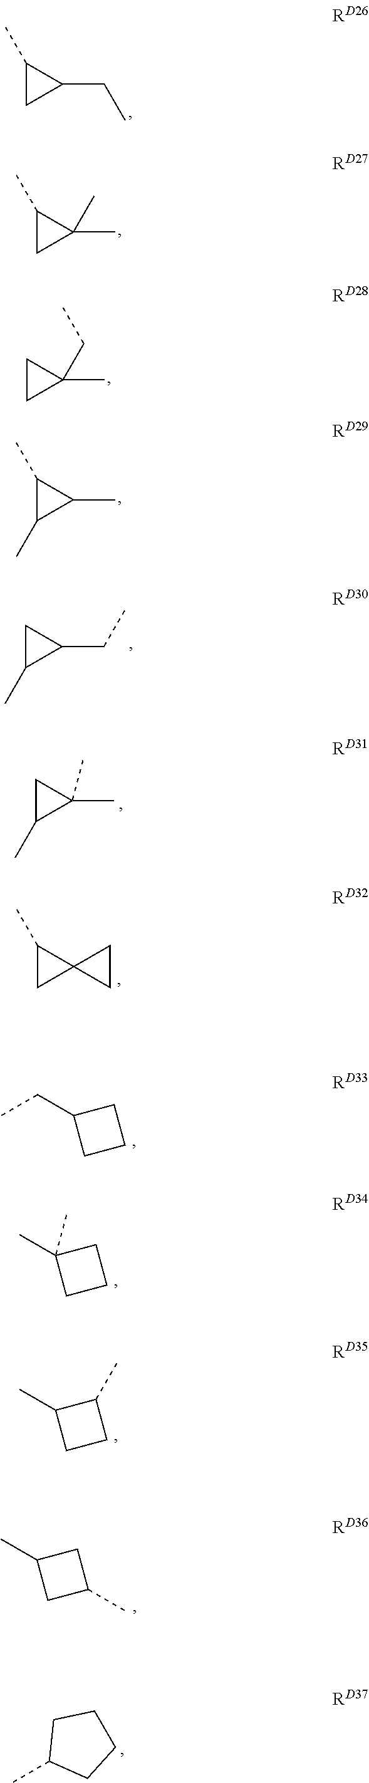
C1(C)CC1CC.C1(C)CC1(C)C.C1CC1(C)CC.C1(C)C(C)C1C.C1C(C)C1CC.C1(C)CC12CC2.CCC1CCC1.CC1(C)CCC1.CC1CCC1C.CC1CC(C)C1.CC1CCCC1.C1C(C)C1(C)C
